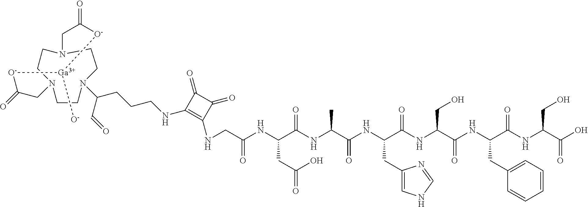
O=C1CN2CCN(CCN(C(C=O)CCCNC3=C(NCC(NC(C(NC(C(NC(C(NC(C(NC(C(NC(C(O)=O)CO)=O)CC4=CC=CC=C4)=O)CO)=O)CC4=CNC=N4)=O)C)=O)CC(=O)O)=O)C(=O)C3=O)CC2)CC(=O)[O-][Ga]([O-])[O-]1
